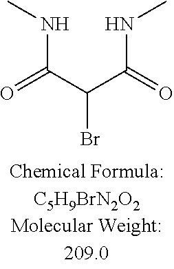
N(C(C(C(NC)=O)Br)=O)C
